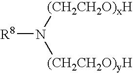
[R8]N([(CH2CH2O)xH])[(CH2CH2O)yH]
